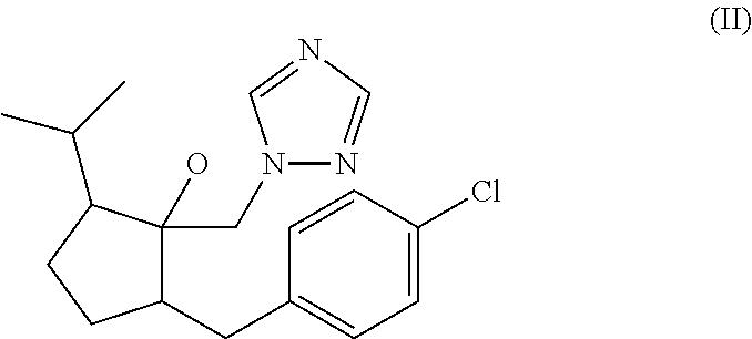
C1=CC(Cl)=CC=C1CC1C(CN2N=CN=C2)(O)C(C(C)C)CC1
